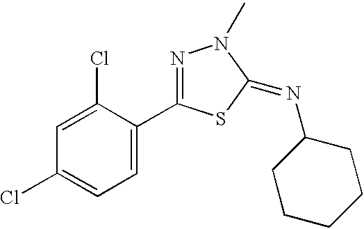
C1=C(Cl)C(C2=NN(C)C(=NC3CCCCC3)S2)=CC=C1Cl
